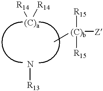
[(C)a]([R14])[R14].N[R13].C[(C)b]([R15])([R15])[Z]
